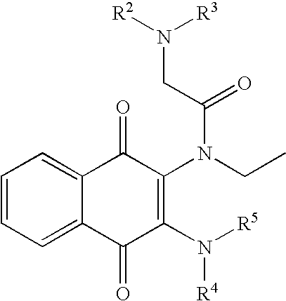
C1=CC=C2C(=C1)C(=O)C(N(CC)C(=O)CN([R2])[R3])=C(N([R5])[R4])C2=O
